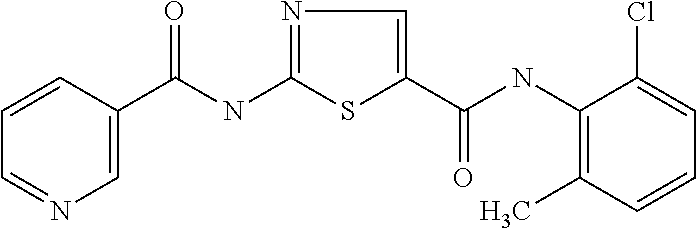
C(NC1=NC=C(C(=O)NC2=C(C)C=CC=C2Cl)S1)(=O)C1=CN=CC=C1
